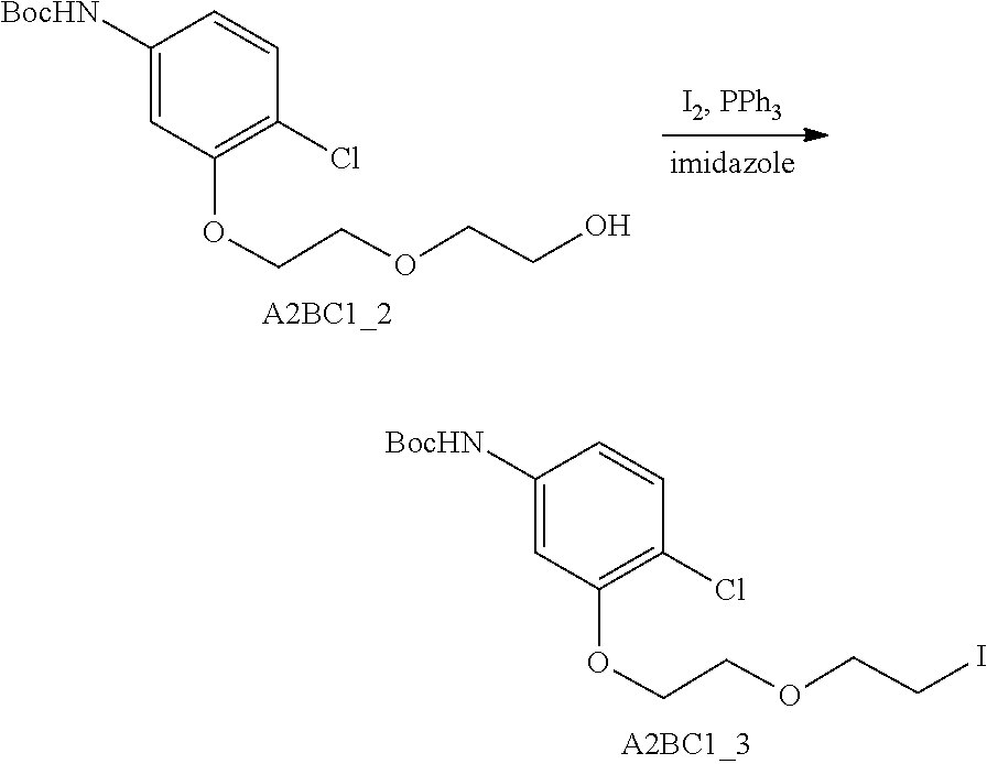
C(COC1=C(Cl)C=CC([BocHN])=C1)OCCO.C(COC1=C(Cl)C=CC([BocHN])=C1)OCCI
